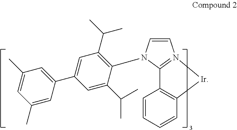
C1=CC=CC2=C1C1=N(C=CN1C1=C(C(C)C)C=C(C3=CC(C)=CC(C)=C3)C=C1C(C)C)[Ir]2
